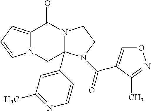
C12=CC=CN1CC1(C3=CC(C)=NC=C3)N(C2=O)CCN1C(=O)C1=CON=C1C
